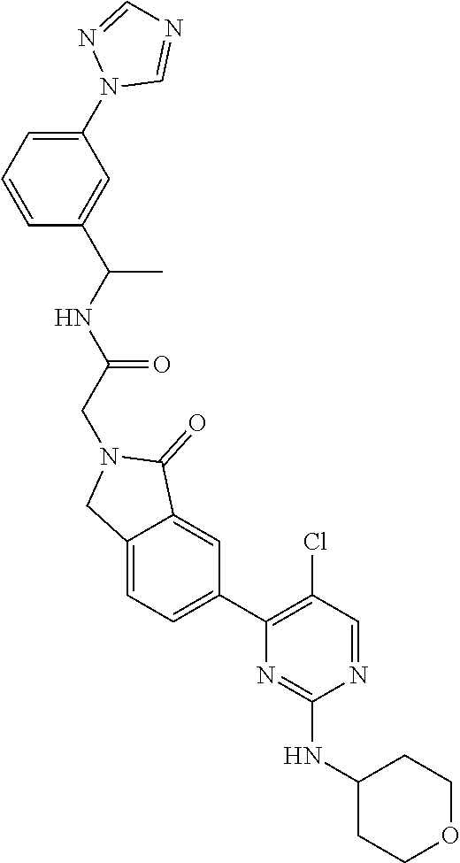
C1(N2C=NC=N2)=CC=CC(C(NC(=O)CN2CC3=CC=C(C4=C(Cl)C=NC(NC5CCOCC5)=N4)C=C3C2=O)C)=C1
